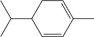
C(C1C=CC(C)=CC1)(C)C
